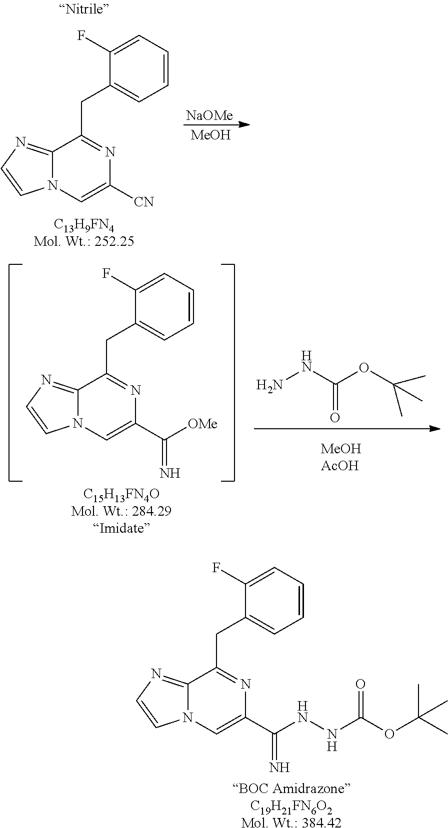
C12=NC=CN1C=C([CN])N=C2CC1=CC=CC=C1F.[C13H9FN4Mol. Wt.: 252.25].[NaOMe].[MeOH].C12=NC=CN1C=C(C([OMe])=N)N=C2CC1=CC=CC=C1F.[C15H13FN4OMol. Wt.: 284.29Imidate].NNC(OC(C)(C)C)=O.C12=NC=CN1C=C(C(NNC(=O)OC(C)(C)C)=N)N=C2CC1=CC=CC=C1F.[BOC AmidrazoneC19H21FN6O2Mol. Wt.: 384.42]
